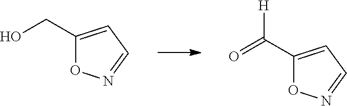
C(C1=CC=NO1)O.C(C1=CC=NO1)(=O)[H]
